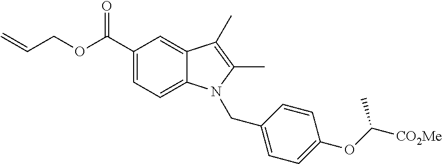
C(COC(C1=CC=C2C(=C1)C(C)=C(C)N2CC1=CC=C(OC([CO2Me])C)C=C1)=O)=C
